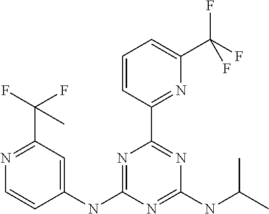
N1=C(NC2=CC(C(F)(F)C)=NC=C2)N=C(NC(C)C)N=C1C1=NC(C(F)(F)F)=CC=C1
